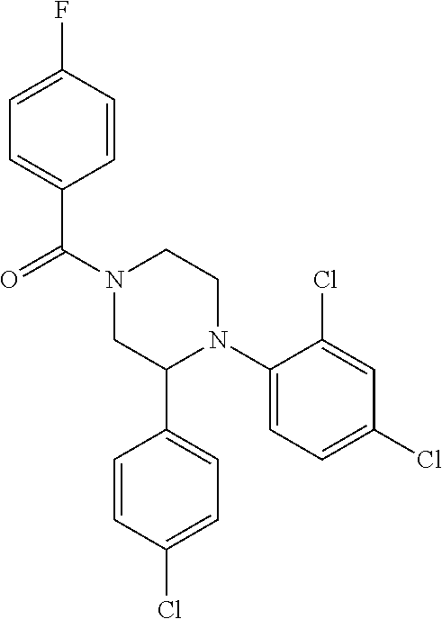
C(N1CC(C2=CC=C(Cl)C=C2)N(C2=CC=C(Cl)C=C2Cl)CC1)(=O)C1=CC=C(F)C=C1
